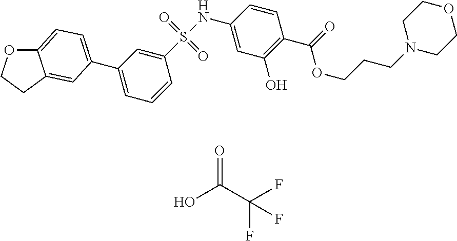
OC(C(F)(F)F)=O.C1(S(NC2=CC(O)=C(C(=O)OCCCN3CCOCC3)C=C2)(=O)=O)=CC(C2=CC=C3OCCC3=C2)=CC=C1
